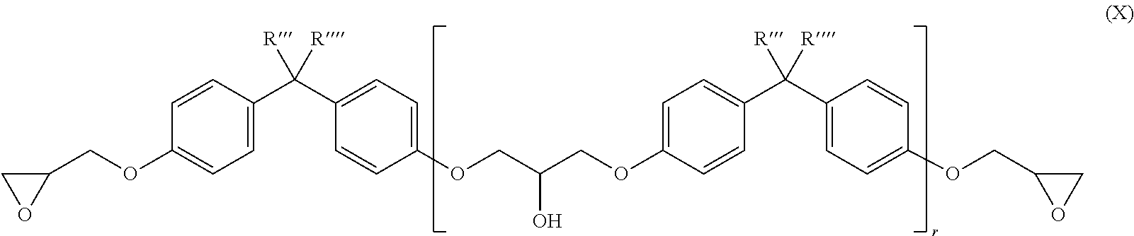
C1(COC2=CC=C(C(C3=CC=C(OCC(COC4=CC=C(C(C5=CC=C(OCC6OC6)C=C5)([R])[R])C=C4)O)C=C3)([R])[R])C=C2)CO1
